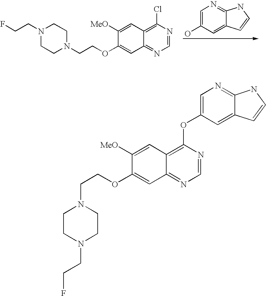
C1([MeO])=CC2=C(Cl)N=CN=C2C=C1OCCN1CCN(CCF)CC1.C1=C(O)C=C2C(=N1)NC=C2.C1([MeO])=CC2=C(OC3=CN=C4C(=C3)C=CN4)N=CN=C2C=C1OCCN1CCN(CCF)CC1
